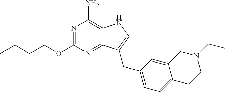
N1=C(OCCCC)N=C2C(=C1N)NC=C2CC1=CC=C2C(=C1)CN(CC)CC2
